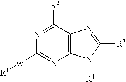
C12=C(C([R2])=NC([W][R1])=N1)N=C([R3])N2[R4]
